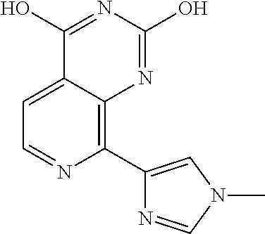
C1(C2=CN(C)C=N2)=C2C(=CC=N1)C(O)=NC(O)=N2
